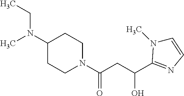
CN(C1CCN(C(CC(O)C2=NC=CN2C)=O)CC1)CC
